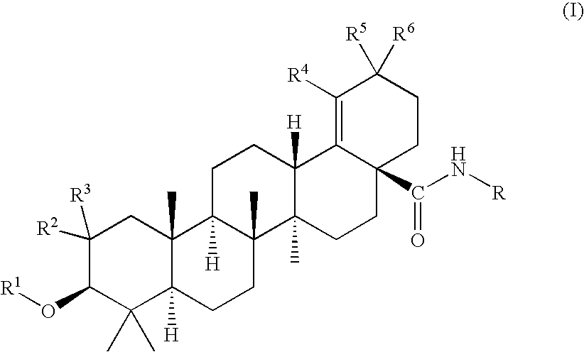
C1(C)(C)C2([H])C(C)(CC([R2])([R3])C1O[R1])C1([H])C(C)(CC2)C2(C)C([H])(CC1)C1=C([R4])C([R5])([R6])CCC1(C(N[R])=O)CC2
